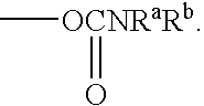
C[OCNRaRb]=O
